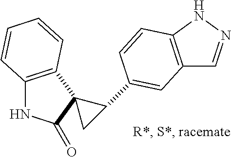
C12=C(C3(C(=O)N1)CC3C1=CC3=C(NN=C3)C=C1)C=CC=C2
